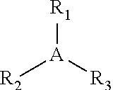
[R2][A]([R3])[R1]
